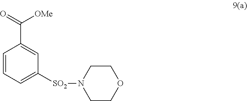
C1(C([OMe])=O)=CC([SO2]N2CCOCC2)=CC=C1
